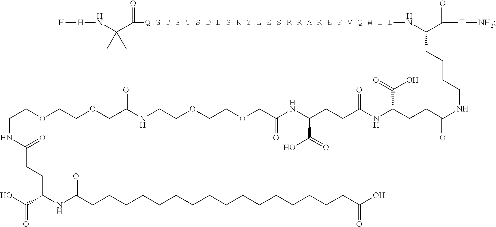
OC(C(NC(CCCCCCCCCCCCCCCCC(O)=O)=O)CCC(NCCOCCOCC(NCCOCCOCC(NC(CCC(NC(CCC(NCCCCC(N[Q G T F T S D L S K Y L E S R R A R E F V Q W L L]C(=O)C(N[H][H])(C)C)C([T][NH2])=O)=O)C(=O)O)=O)C(=O)O)=O)=O)=O)=O
